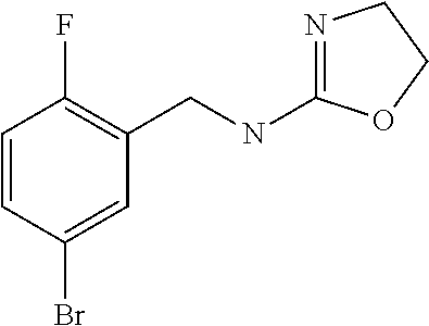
N1=C(NCC2=C(F)C=CC(Br)=C2)OCC1
